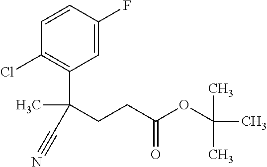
C1=CC(F)=CC(C(CCC(OC(C)(C)C)=O)(C)C#N)=C1Cl
